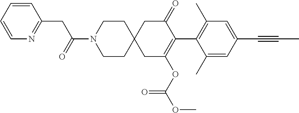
C1(C)=CC(C#CC)=CC(C)=C1C1=C(OC(OC)=O)CC2(CC1=O)CCN(C(=O)CC1=NC=CC=C1)CC2
